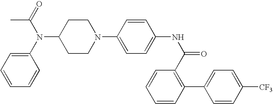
C1=CC(C2=C(C(NC3=CC=C(N4CCC(N(C5=CC=CC=C5)C(C)=O)CC4)C=C3)=O)C=CC=C2)=CC=C1[CF3]
